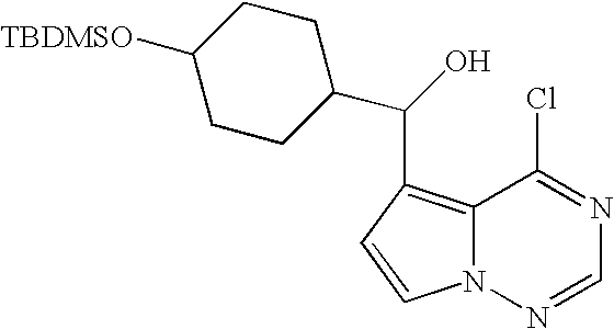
C1([TBDMSO])CCC(C(O)C2=C3N(N=CN=C3Cl)C=C2)CC1
